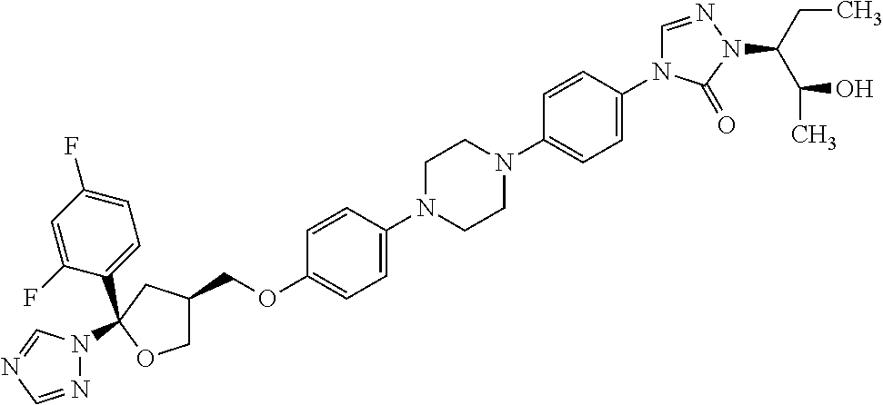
C1C(COC2=CC=C(N3CCN(C4=CC=C(N5C=NN(C(C(C)O)CC)C5=O)C=C4)CC3)C=C2)CC(C2=CC=C(F)C=C2F)(N2N=CN=C2)O1
